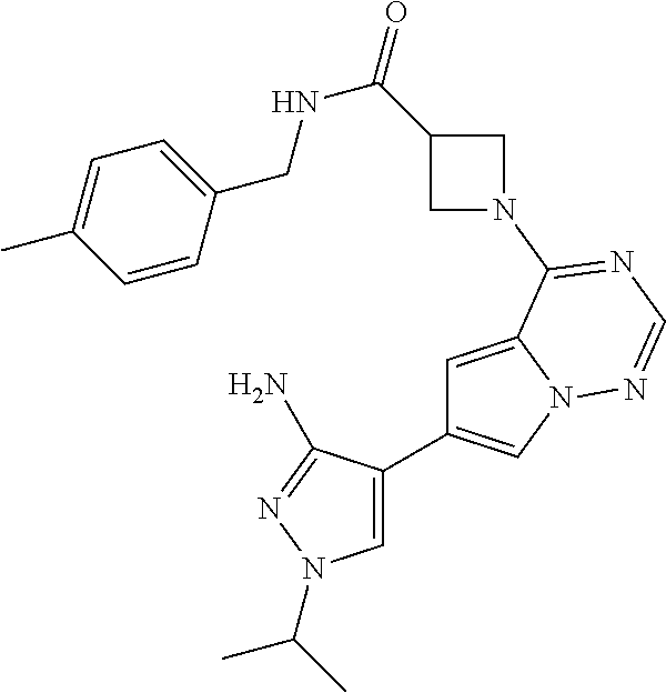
C1=C2N(C=C1C1=CN(C(C)C)N=C1N)N=CN=C2N1CC(C(=O)NCC2=CC=C(C)C=C2)C1
